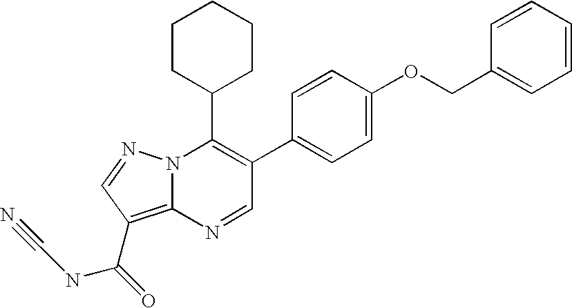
N1=CC(C2=CC=C(OCC3=CC=CC=C3)C=C2)=C(C2CCCCC2)N2C1=C(C(NC#N)=O)C=N2
